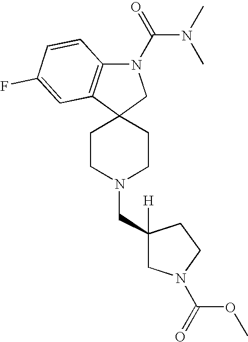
C1CN(CC2([H])CN(C(=O)OC)CC2)CCC12CN(C(=O)N(C)C)C1=C2C=C(F)C=C1
